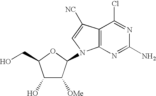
C1(O)C([OMe])C(N2C3=C(C([NC])=C2)C(Cl)=NC(N)=N3)OC1CO
